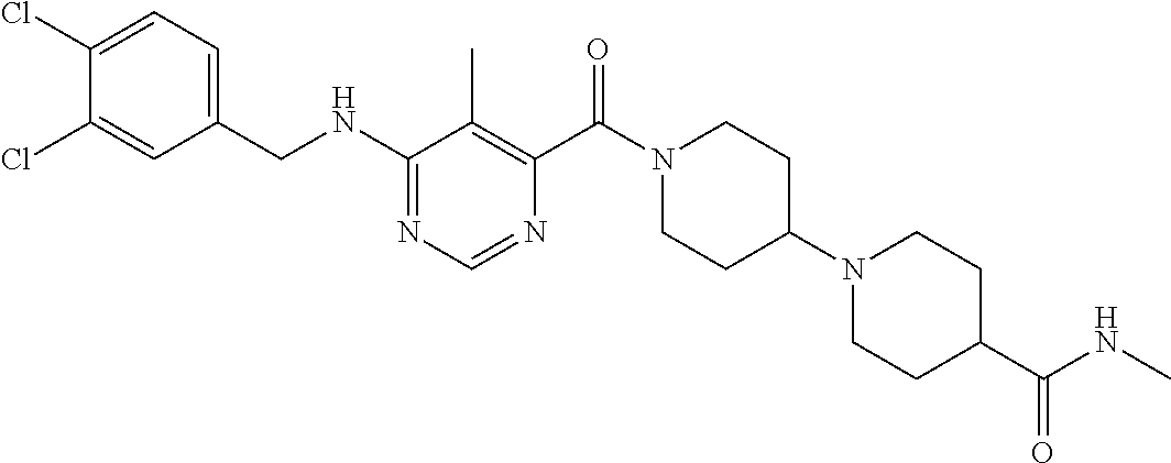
C1(NCC2=CC=C(Cl)C(Cl)=C2)=NC=NC(C(N2CCC(N3CCC(C(NC)=O)CC3)CC2)=O)=C1C
